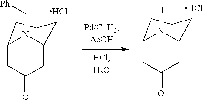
C12CC(=O)CC(N1C[Ph])CCC2.Cl.C12CC(=O)CC(N1[H])CCC2.Cl
